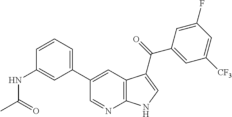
C1(C2=CC3=C(N=C2)NC=C3C(C2=CC([CF3])=CC(F)=C2)=O)=CC=CC(NC(C)=O)=C1
